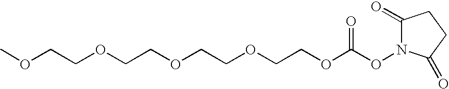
C(OCCOCCOCCOC(ON1C(=O)CCC1=O)=O)COC
